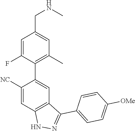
C1([NC])=CC2=C(C=C1C1=C(C)C=C(CNC)C=C1F)C(C1=CC=C([OMe])C=C1)=NN2
